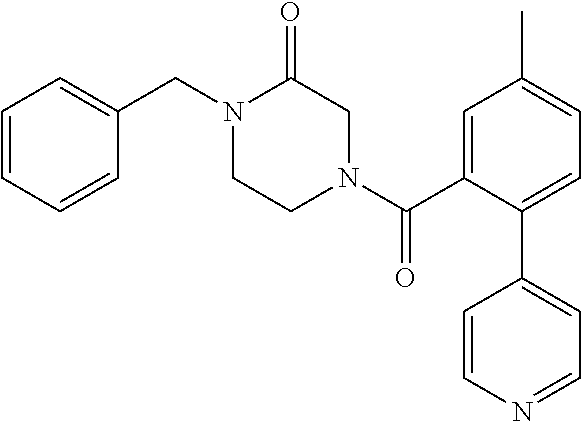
C1=CC=CC(CN2CCN(C(C3=CC(C)=CC=C3C3=CC=NC=C3)=O)CC2=O)=C1
